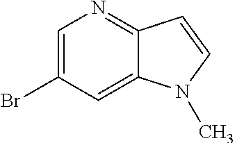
C1=C(Br)C=C2C(=N1)C=CN2C
